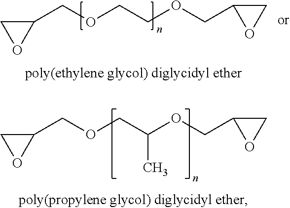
C1(COCCOCC2CO2)CO1.C1(COCC(OCC2CO2)C)CO1
